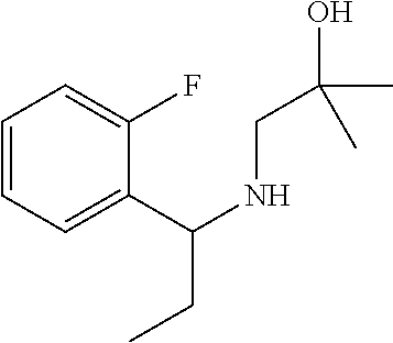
C1=CC=C(C(NCC(O)(C)C)CC)C(F)=C1
